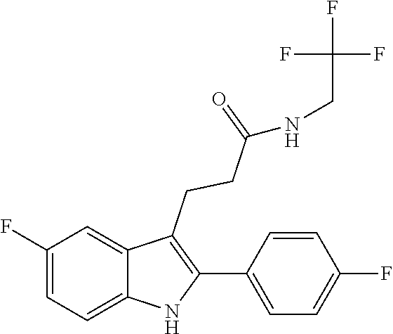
C1=CC(F)=CC=C1C1=C(CCC(=O)NCC(F)(F)F)C2=CC(F)=CC=C2N1
